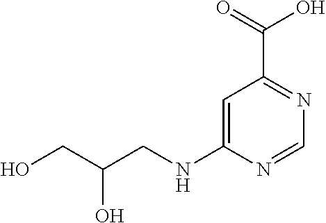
C1=C(NCC(CO)O)N=CN=C1C(=O)O
